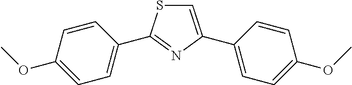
C1=C(C2=CC=C(OC)C=C2)N=C(C2=CC=C(OC)C=C2)S1
